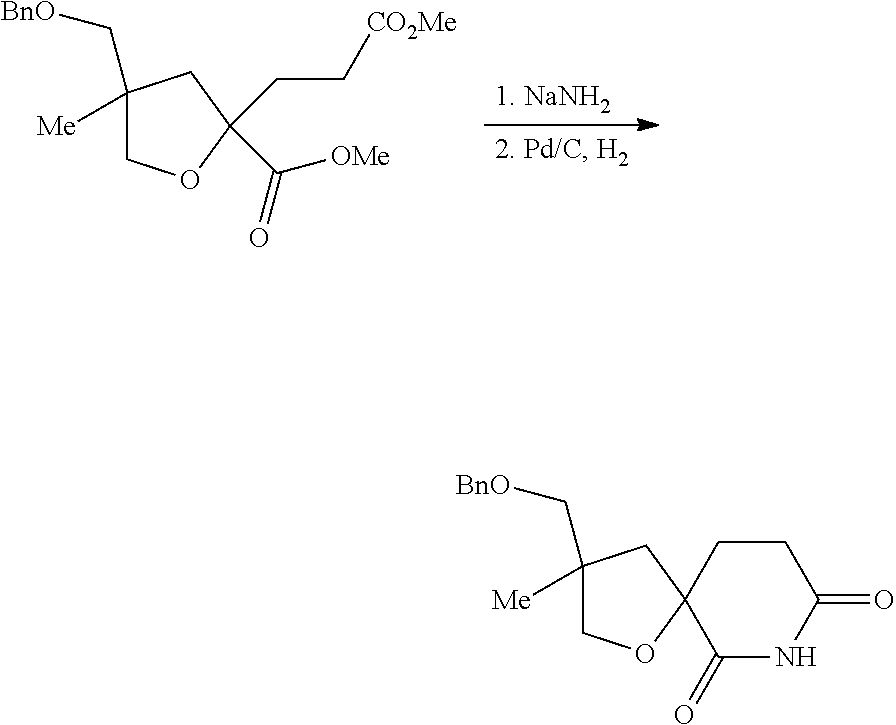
C1(C[BnO])([Me])COC(CC[CO2Me])(C(=O)[OMe])C1.C1(C[BnO])([Me])COC2(C1)C(=O)NC(=O)CC2
